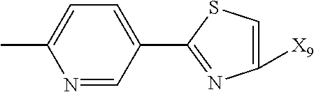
C1([X9])=CSC(C2=CC=C(C)N=C2)=N1
